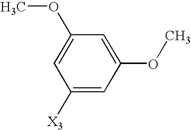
C1([X3])=CC(OC)=CC(OC)=C1
